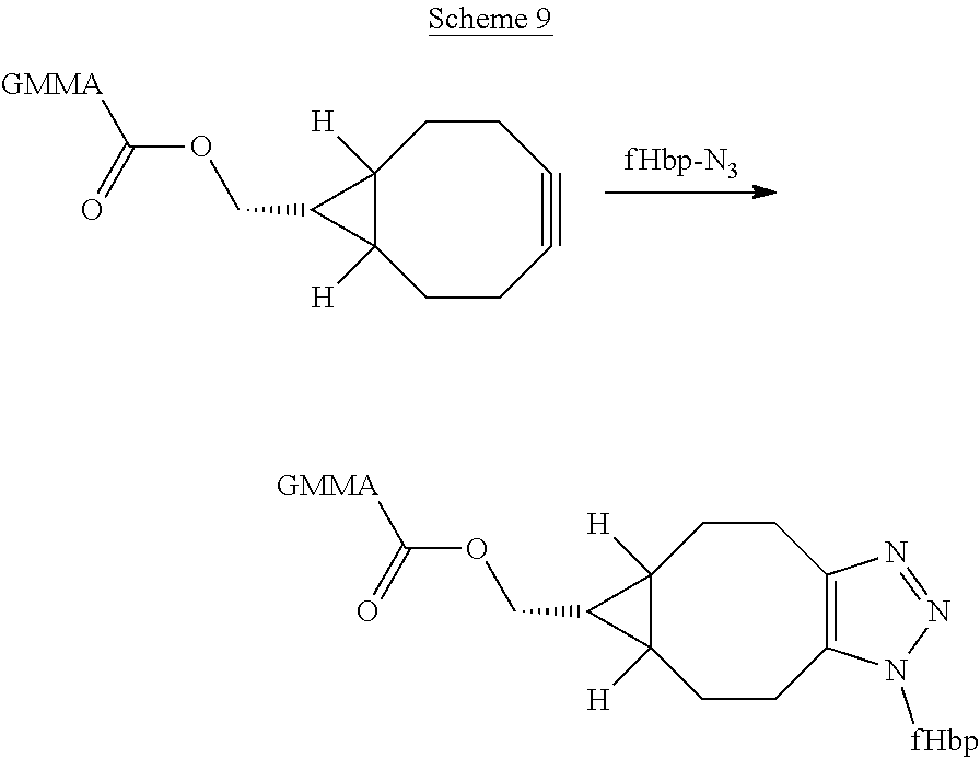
C12([H])C([H])(CCC#CCC1)C2COC([GMMA])=O.C12([H])C([H])(CCC3=C(CC1)N=NN3[fHbp])C2COC([GMMA])=O
